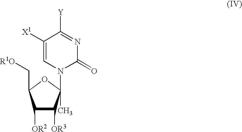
C1([OR2])C([OR3])C(N2C(=O)N=C([Y])C([X1])=C2)(C)OC1C[R1O]
